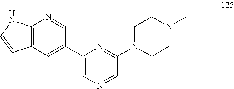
C12=C(C=C(C3=CN=CC(N4CCN(C)CC4)=N3)C=N1)C=CN2
